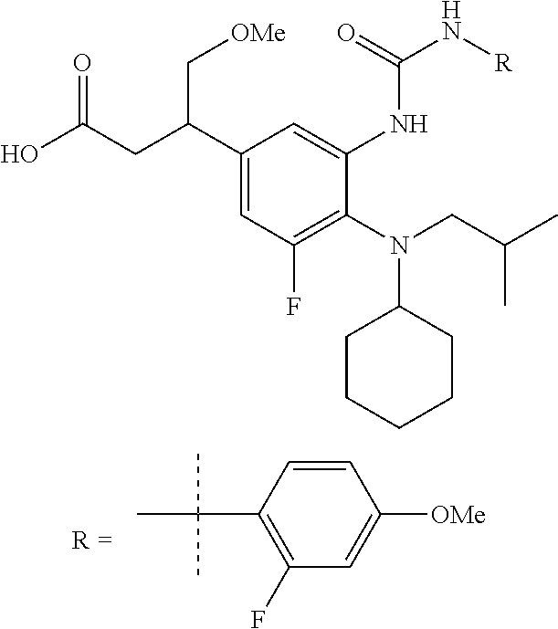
C1(C(CC(O)=O)C[OMe])=CC(F)=C(N(CC(C)C)C2CCCCC2)C(NC(N[R])=O)=C1.C1=CC(C(C)(C)C)=C(F)C=C1[OMe]
